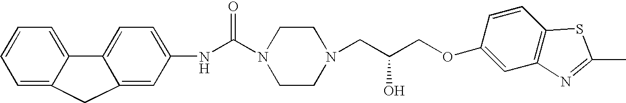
C1=C2C(=CC=C1)C1=CC=C(NC(N3CCN(CC(COC4=CC5=C(C=C4)SC(C)=N5)O)CC3)=O)C=C1C2
